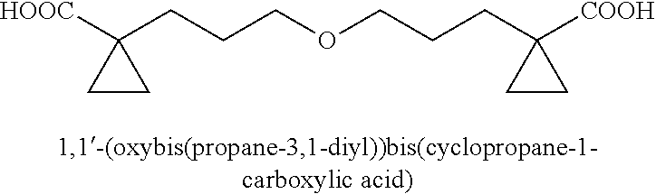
[HOOC]C1(CCCOCCCC2([COOH])CC2)CC1
